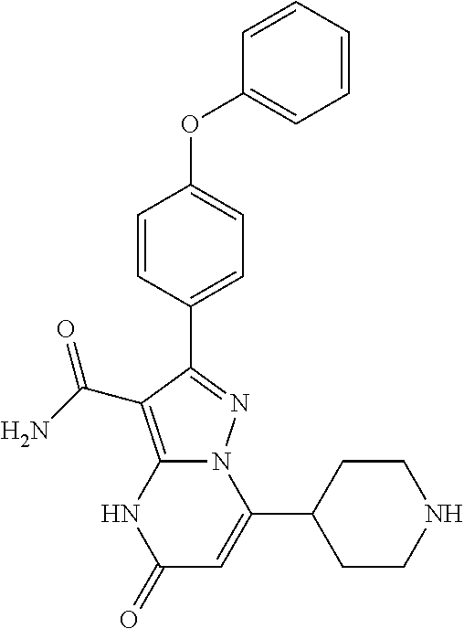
C1(C2CCNCC2)=CC(=O)NC2=C(C(N)=O)C(C3=CC=C(OC4=CC=CC=C4)C=C3)=NN12
